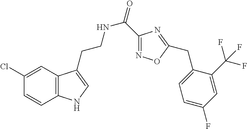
C12=C(C=C(Cl)C=C1)C(CCNC(=O)C1=NOC(CC3=CC=C(F)C=C3C(F)(F)F)=N1)=CN2
